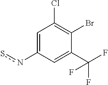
C1=C(ns)C=C(C(F)(F)F)C(Br)=C1Cl
